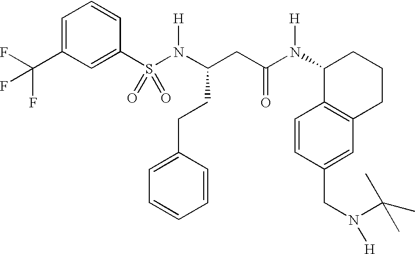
S(N(C(CC(N(C1C2=C(CCC1)C=C(CN([H])C(C)(C)C)C=C2)[H])=O)CCC1=CC=CC=C1)[H])(=O)(=O)C1=CC(C(F)(F)F)=CC=C1
